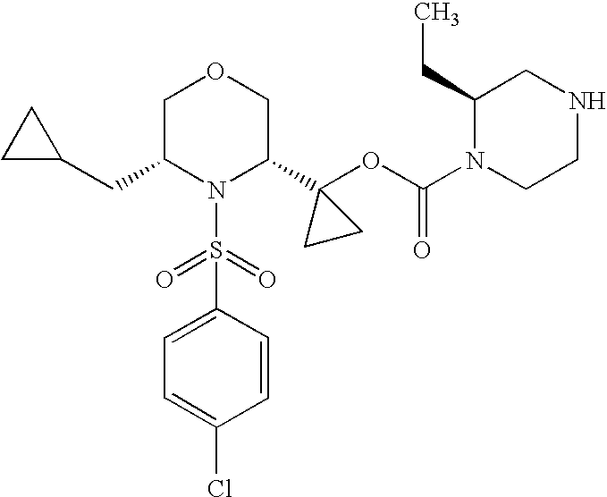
C1=C(S(=O)(=O)N2C(C3(OC(=O)N4CCNCC4CC)CC3)COCC2CC2CC2)C=CC(Cl)=C1
